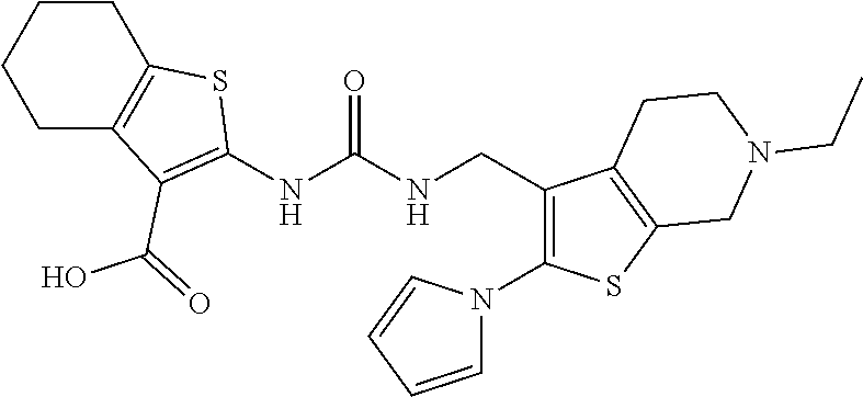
C1(CNC(NC2=C(C(=O)O)C3=C(CCCC3)S2)=O)=C(N2C=CC=C2)SC2=C1CCN(CC)C2
